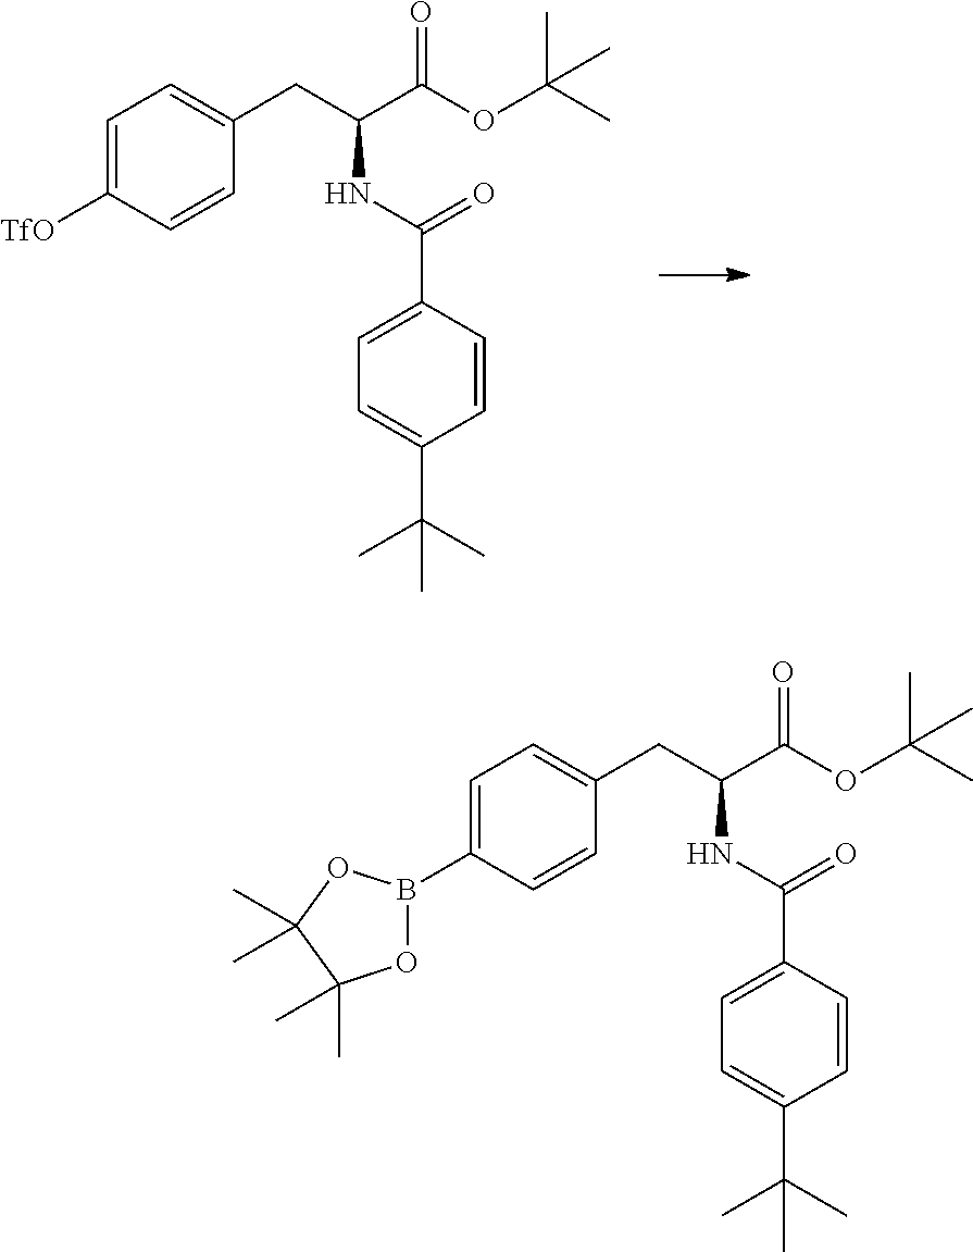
C1=C([TfO])C=CC(CC(C(OC(C)(C)C)=O)NC(=O)C2=CC=C(C(C)(C)C)C=C2)=C1.C1=C(B2OC(C)(C)C(C)(C)O2)C=CC(CC(C(OC(C)(C)C)=O)NC(=O)C2=CC=C(C(C)(C)C)C=C2)=C1
